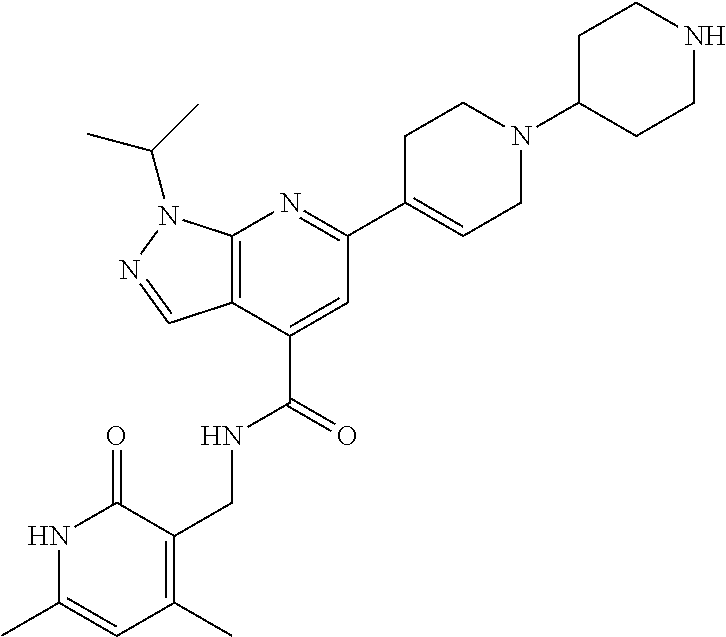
C12=C(C(C(=O)NCC3=C(C)C=C(C)NC3=O)=CC(C3=CCN(C4CCNCC4)CC3)=N1)C=NN2C(C)C
